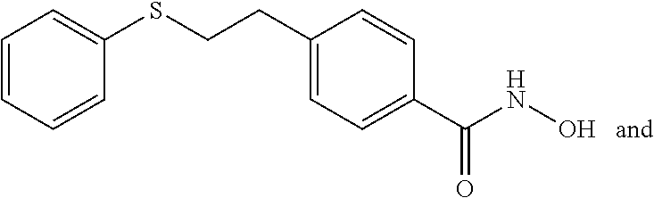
C1=CC=CC(SCCC2=CC=C(C(NO)=O)C=C2)=C1
